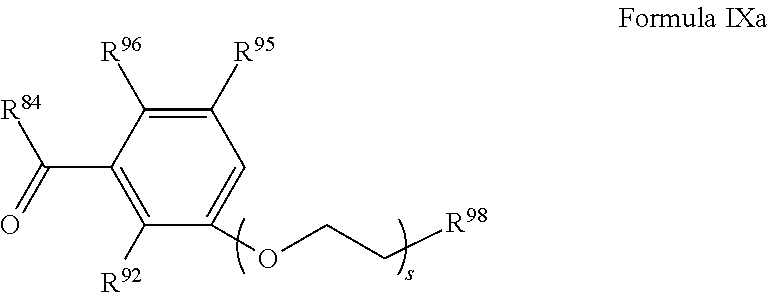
C1([R95])=C([R96])C(C(=O)[R84])=C([R92])C(OCC[R98])=C1
